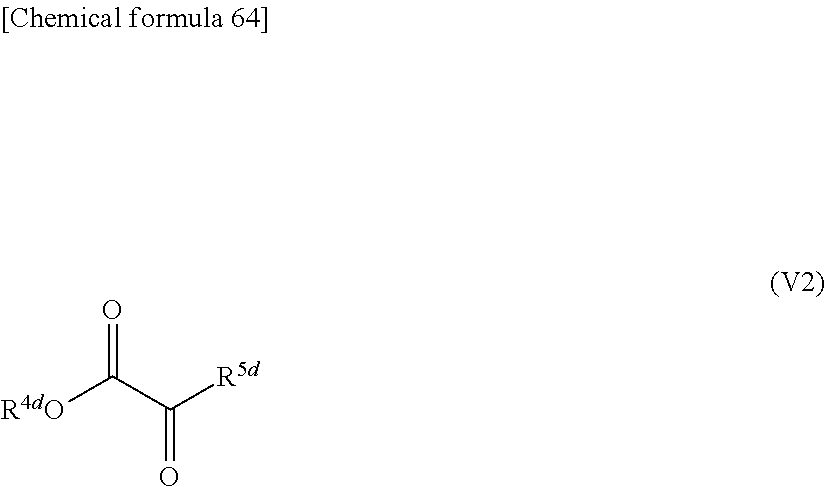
O=C(C(=O)[R5d])[R4dO]
